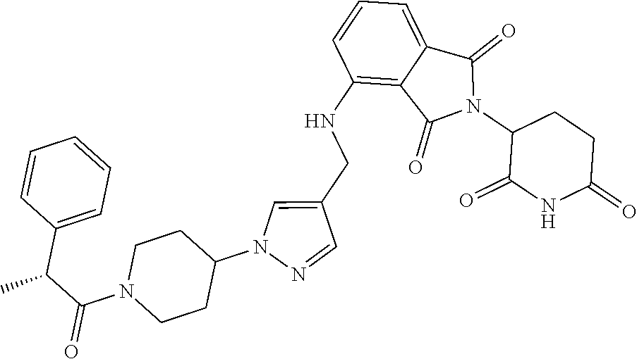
C1(NCC2=CN(C3CCN(C(C(C4=CC=CC=C4)C)=O)CC3)N=C2)=C2C(=CC=C1)C(=O)N(C1C(=O)NC(=O)CC1)C2=O
